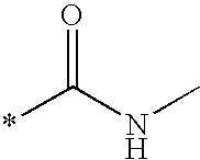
*C(NC)=O
